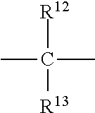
CC([R12])([R13])C
